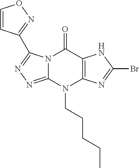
N12C(=NN=C1C1=NOC=C1)N(CCCCC)C1=C(C2=O)NC(Br)=N1
